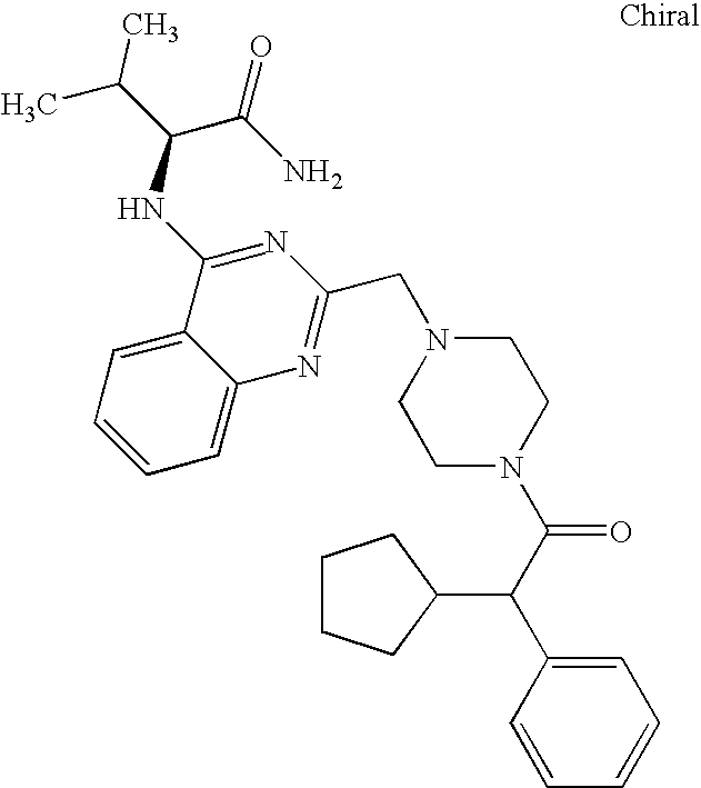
C1=C2C(=CC=C1)C(NC(C(C)C)C(N)=O)=NC(CN1CCN(C(=O)C(C3=CC=CC=C3)C3CCCC3)CC1)=N2
